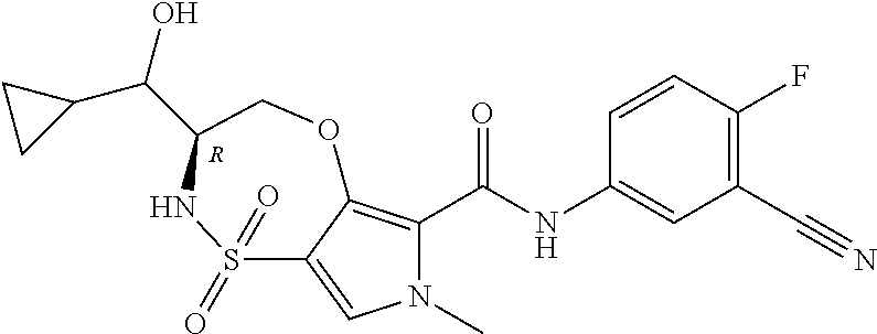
N1(C)C(C(=O)NC2=CC(C#N)=C(F)C=C2)=C2C(=C1)S(=O)(=O)NC(C(C1CC1)O)CO2.[R]
